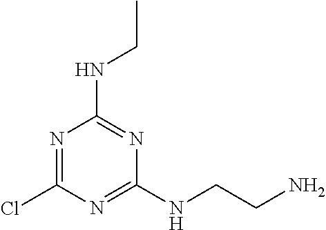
N1=C(Cl)N=C(NCCN)N=C1NCC
